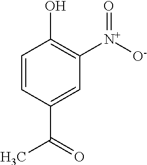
C1=CC(C(C)=O)=CC([N+]([O-])=O)=C1O
